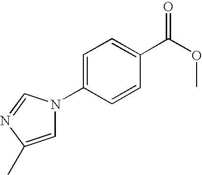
C1=C(N2C=C(C)N=C2)C=CC(C(OC)=O)=C1
